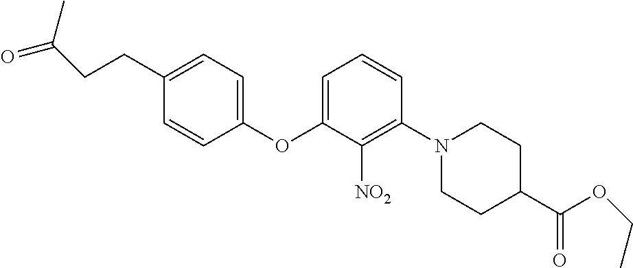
C1(OC2=CC=CC(N3CCC(C(OCC)=O)CC3)=C2[NO2])=CC=C(CCC(=O)C)C=C1
